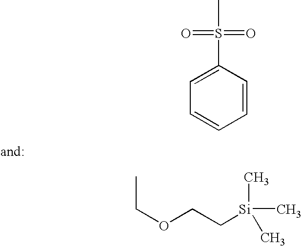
C1=CC(S(C)(=O)=O)=CC=C1.CCOCC[Si](C)(C)C
